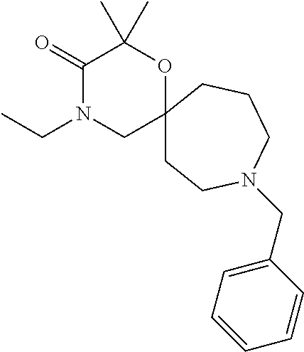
C1(=O)N(CC)CC2(OC1(C)C)CCN(CC1=CC=CC=C1)CCC2
